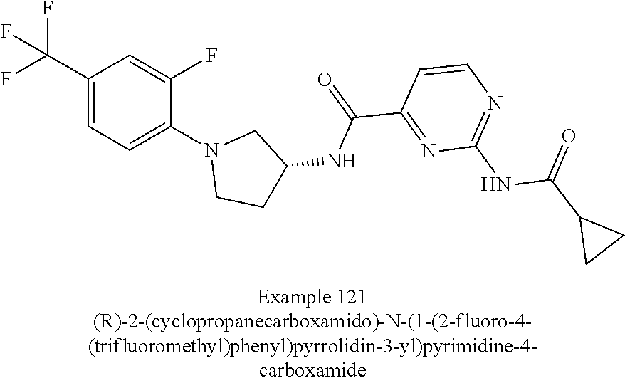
C1(C(F)(F)F)=CC=C(N2CCC(NC(C3=NC(NC(C4CC4)=O)=NC=C3)=O)C2)C(F)=C1
